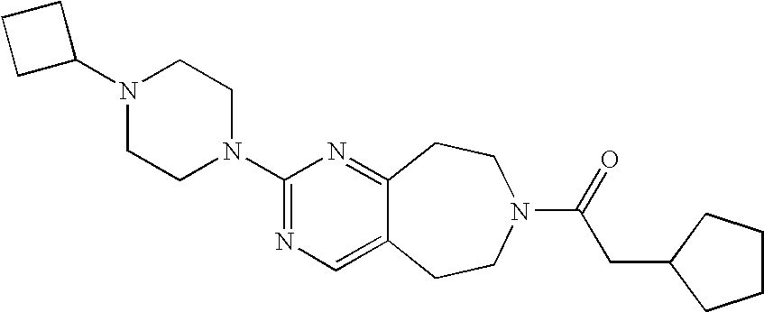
C1C(N2CCN(C3=NC=C4C(=N3)CCN(C(CC3CCCC3)=O)CC4)CC2)CC1
